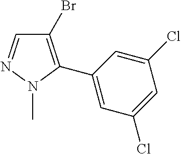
C1=NN(C)C(C2=CC(Cl)=CC(Cl)=C2)=C1Br
